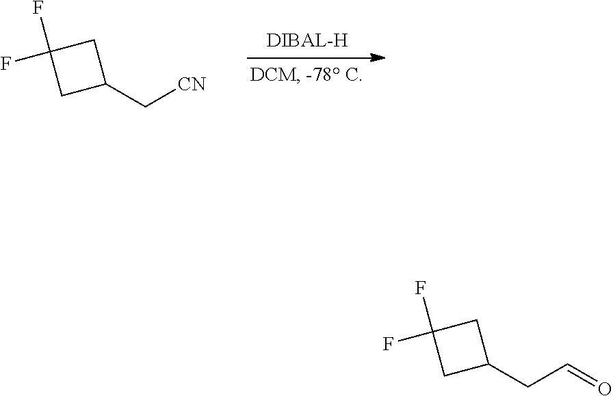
C1(C[CN])CC(F)(F)C1.C1(CC=O)CC(F)(F)C1
